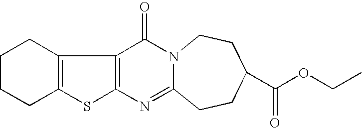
C12=C(SC3=C1C(=O)N1C(=N3)CCC(C(OCC)=O)CC1)CCCC2
